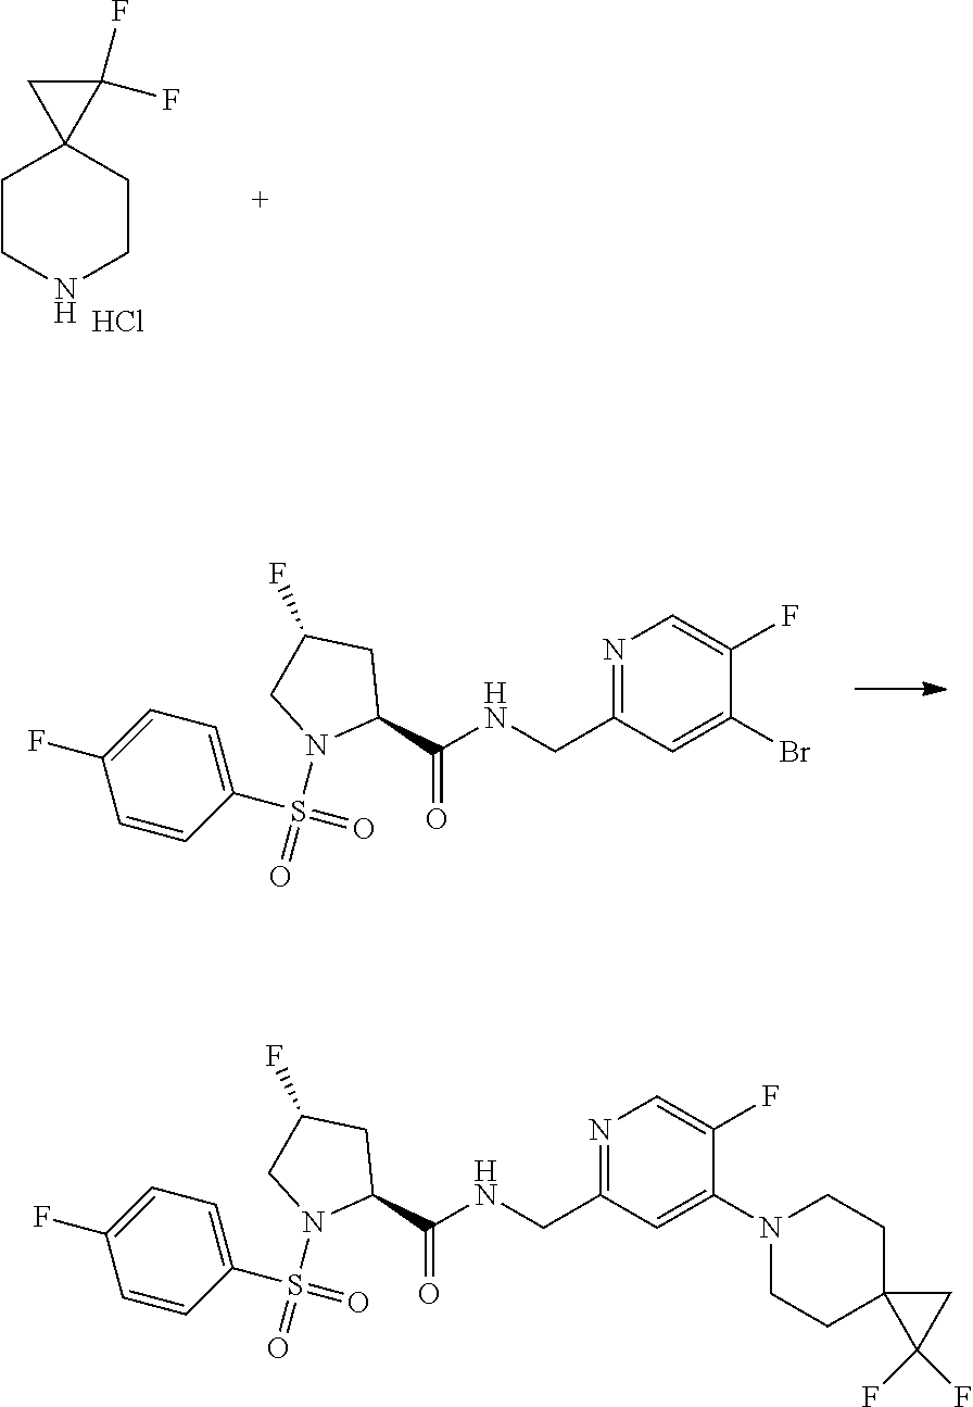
N1=C(CNC(=O)C2CC(F)CN2S(C2=CC=C(F)C=C2)(=O)=O)C=C(N2CCC3(CC2)C(F)(F)C3)C(F)=C1.C1CNCCC12C(F)(F)C2.Cl.N1=C(CNC(=O)C2CC(F)CN2S(C2=CC=C(F)C=C2)(=O)=O)C=C(Br)C(F)=C1
